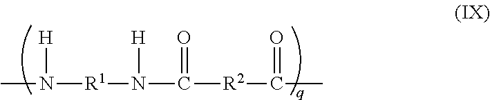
CN([R1]N(C([R2]C(C)=O)=O)[H])[H]
